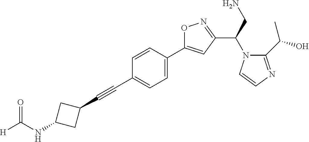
C1=CC(C2=CC(C(N3C(C(O)C)=NC=C3)CN)=NO2)=CC=C1C#CC1CC(NC([H])=O)C1
